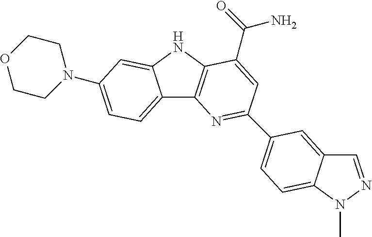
C12=CC=C(N3CCOCC3)C=C1NC1=C2N=C(C2=CC=C3C(=C2)C=NN3C)C=C1C(=O)N
